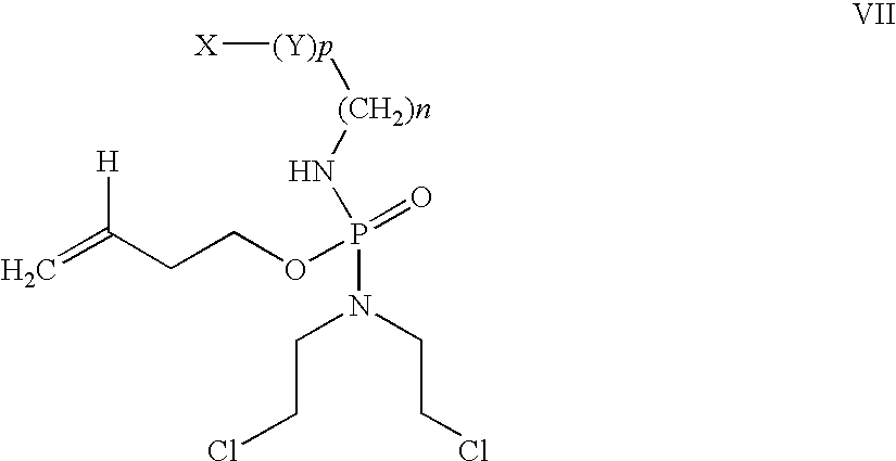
[(CH2)n](NP(N(CCCl)CCCl)(OCCC(=C)[H])=O)[(Y)p][X]
